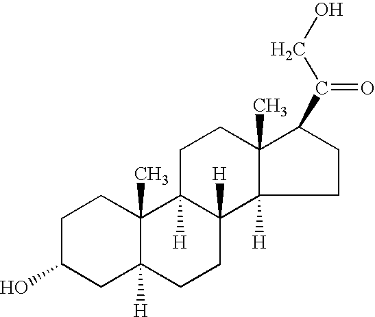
C1C(O)CC2([H])C(C)(C1)C1([H])C([H])(CC2)C2([H])CCC(C(CO)=O)C2(C)CC1
